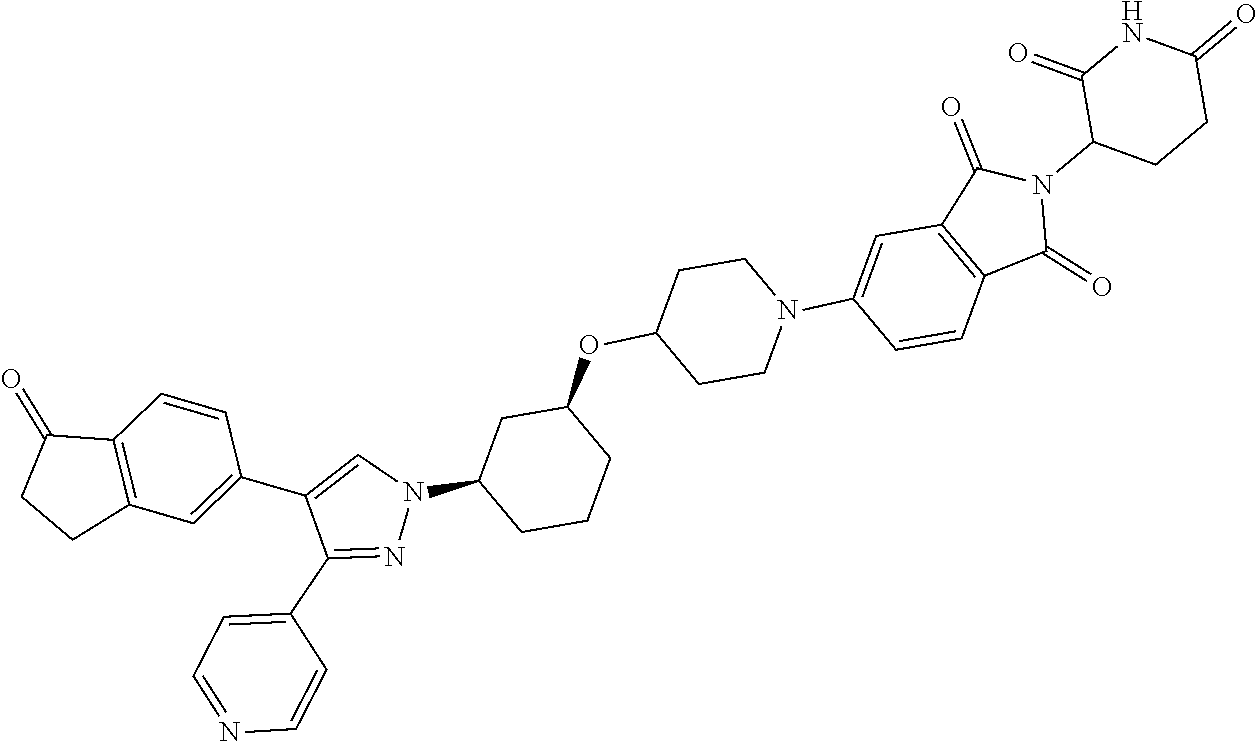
C1(OC2CC(N3C=C(C4=CC5=C(C=C4)C(=O)CC5)C(C4=CC=NC=C4)=N3)CCC2)CCN(C2=CC3=C(C=C2)C(=O)N(C2CCC(=O)NC2=O)C3=O)CC1
